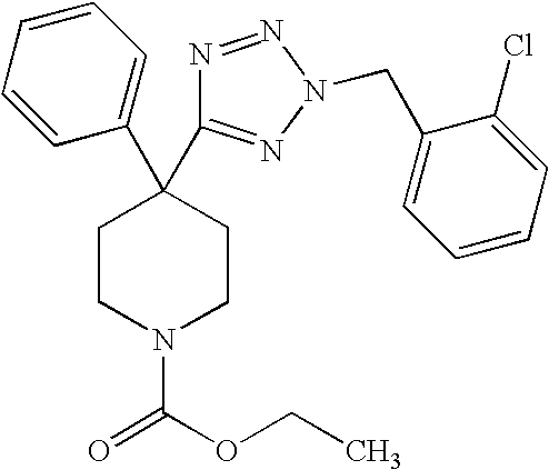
C1(C2(C3=NN(CC4=CC=CC=C4Cl)N=N3)CCN(C(OCC)=O)CC2)=CC=CC=C1
